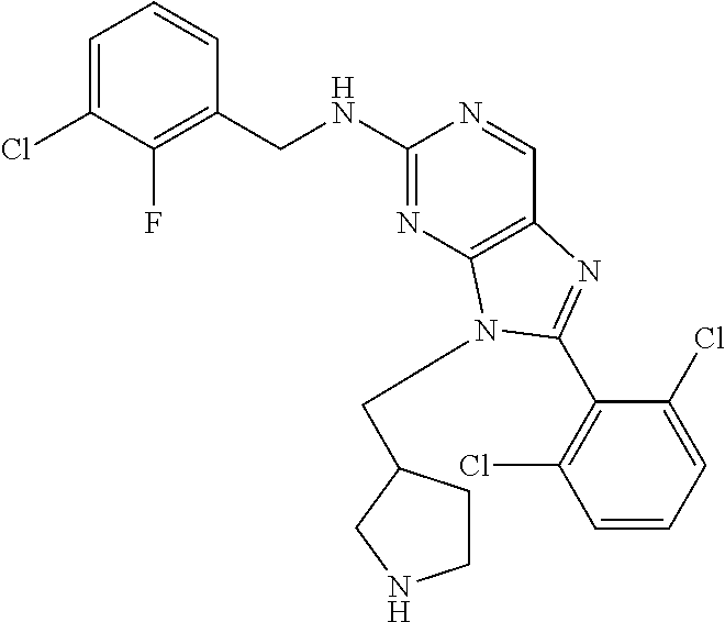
C1=C(Cl)C(F)=C(CNC2=NC3=C(C=N2)N=C(C2=C(Cl)C=CC=C2Cl)N3CC2CCNC2)C=C1
